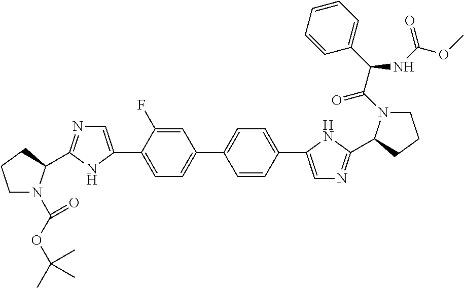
C1=C(F)C(C2=CN=C(C3N(C(=O)OC(C)(C)C)CCC3)N2)=CC=C1C1=CC=C(C2=CN=C(C3N(C(=O)C(C4=CC=CC=C4)NC(OC)=O)CCC3)N2)C=C1
